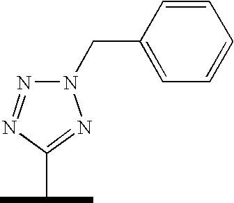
N1=NC(C(C)C)=NN1CC1=CC=CC=C1
